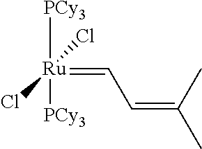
[Ru](=CC=C(C)C)([PCy3])(Cl)(Cl)[PCy3]
